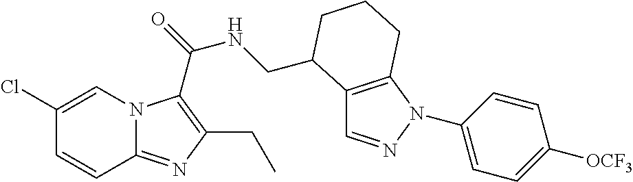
C1(Cl)=CN2C(=NC(CC)=C2C(=O)NCC2C3=C(N(C4=CC=C([OCF3])C=C4)N=C3)CCC2)C=C1
